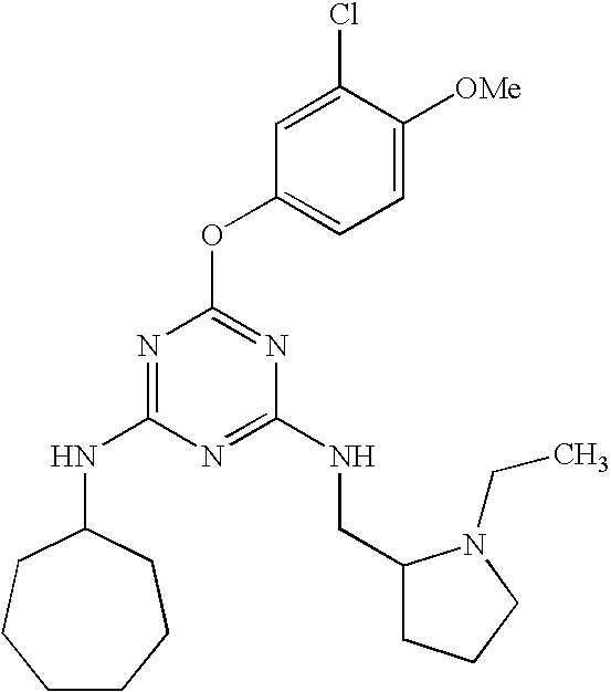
C1CCCC(NC2=NC(OC3=CC=C([OMe])C(Cl)=C3)=NC(NCC3CCCN3CC)=N2)CC1
